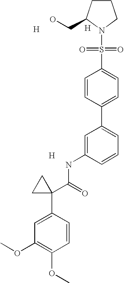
[H].[H].[H].C1=C(NC(=O)C2(C3=CC(OC)=C(OC)C=C3)CC2)C=CC=C1C1=CC=C(S(=O)(=O)N2C(CO)CCC2)C=C1
